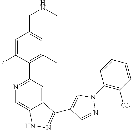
N1=C(C2=C(C)C=C(CNC)C=C2F)C=C2C(=C1)NN=C2C1=CN(C2=C([CN])C=CC=C2)N=C1
